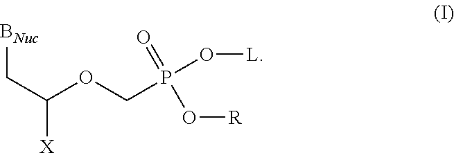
[BNuc]CC(OCP(O[L])(=O)O[R])[X]
